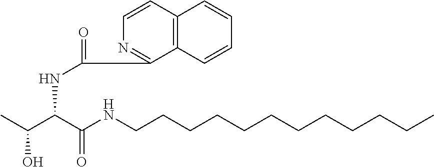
CC(C(C(NCCCCCCCCCCCC)=O)NC(=O)C1=NC=CC2=C1C=CC=C2)O
